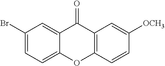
C1(Br)=CC=C2C(=C1)C(=O)C1=C(O2)C=CC([OCH3])=C1
